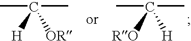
CC(C)([H])[OR].CC(C)([RO])[H]
